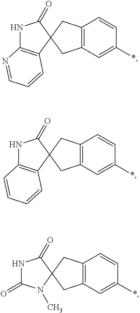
N1C2=C(C3(C1=O)CC1=C(C3)C=C(*)C=C1)C=CC=N2.N1C2=C(C3(C1=O)CC1=C(C3)C=C(*)C=C1)C=CC=C2.N1C(=O)N(C)C2(C1=O)CC1=C(C2)C=C(*)C=C1
